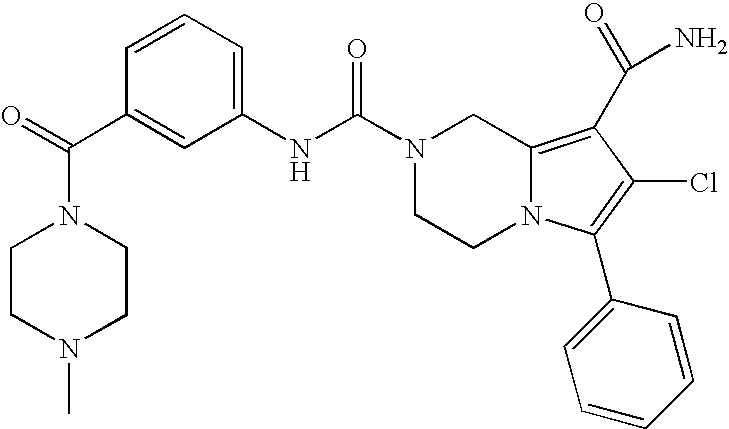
C1=CC=C(NC(=O)N2CCN3C(=C(C(N)=O)C(Cl)=C3C3=CC=CC=C3)C2)C=C1C(=O)N1CCN(C)CC1
